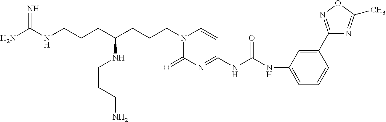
N1(CCCC(NCCCN)CCCNC(N)=N)C(=O)N=C(NC(NC2=CC=CC(C3=NOC(C)=N3)=C2)=O)C=C1
